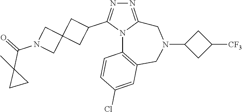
N1=C2N(C(C3CC4(C3)CN(C(=O)C3(C)CC3)C4)=N1)C1=C(CN(C3CC([CF3])C3)C2)C=C(Cl)C=C1
